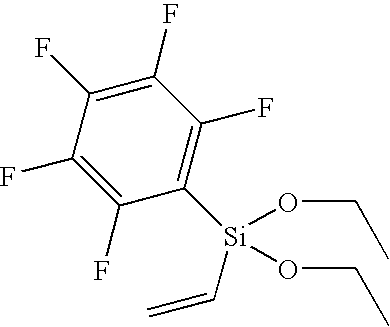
C1([Si](OCC)(OCC)C=C)=C(F)C(F)=C(F)C(F)=C1F
